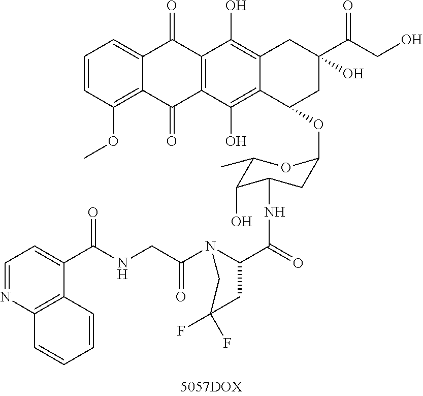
C1=CC(OC)=C2C(=C1)C(=O)C1=C(C2=O)C(O)=C2C(=C1O)CC(C(CO)=O)(O)CC2OC1CC(NC(C2CC(F)(F)CN2C(CNC(C2=CC=NC3=C2C=CC=C3)=O)=O)=O)C(O)C(C)O1
